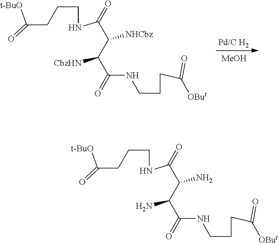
C(CCCNC(C(C(C(=O)NCCCC(=O)[OBut])[CbzHN])[NHCbz])=O)(=O)[t-BuO].[MeOH].C(CCCNC(C(C(C(=O)NCCCC(=O)[OBut])N)N)=O)(=O)[t-BuO]
